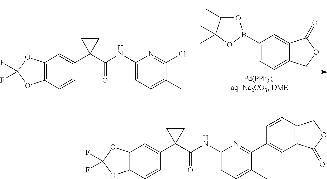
C12=C(C=CC(C3(C(NC4=CC=C(C)C(C5=CC6=C(C=C5)COC6=O)=N4)=O)CC3)=C1)OC(F)(F)O2.C12=C(C=CC(C3(C(NC4=CC=C(C)C(Cl)=N4)=O)CC3)=C1)OC(F)(F)O2.C1(B2OC(C)(C)C(C)(C)O2)=CC=C2C(=C1)C(=O)OC2
